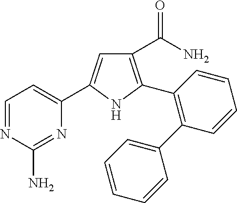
C1(C(=O)N)=C(C2=C(C3=CC=CC=C3)C=CC=C2)NC(C2=CC=NC(N)=N2)=C1
